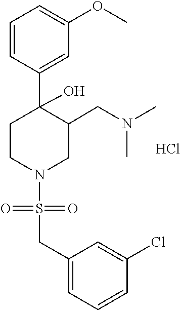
C1=C(OC)C=C(C2(O)C(CN(C)C)CN(S(CC3=CC=CC(Cl)=C3)(=O)=O)CC2)C=C1.Cl
